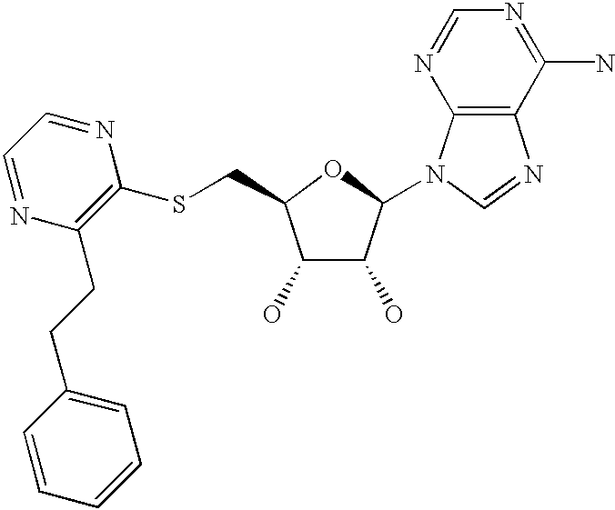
C1(O)C(O)C(N2C3=C(N=C2)C(N)=NC=N3)OC1CSC1=C(CCC2=CC=CC=C2)N=CC=N1
